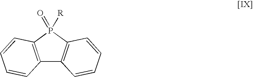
C12=C(P(=O)([R])C3=C1C=CC=C3)C=CC=C2
